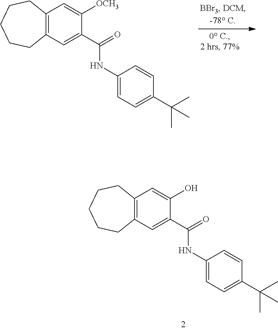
C1=C(O)C(C(=O)NC2=CC=C(C(C)(C)C)C=C2)=CC2=C1CCCCC2.C1=C([OCH3])C(C(=O)NC2=CC=C(C(C)(C)C)C=C2)=CC2=C1CCCCC2
